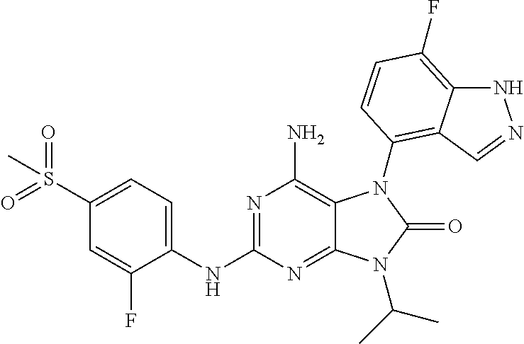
C1(NC2=NC(N)=C3C(=N2)N(C(C)C)C(=O)N3C2=C3C(=C(F)C=C2)NN=C3)=CC=C(S(=O)(=O)C)C=C1F
